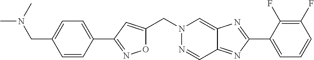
C(N1N=CC2=NC(C3=CC=CC(F)=C3F)=NC2=C1)C1=CC(C2=CC=C(CN(C)C)C=C2)=NO1
